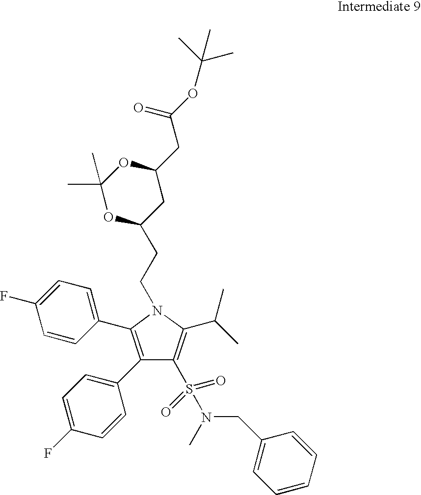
C1(S(N(CC2=CC=CC=C2)C)(=O)=O)=C(C(C)C)N(CCC2OC(C)(C)OC(CC(OC(C)(C)C)=O)C2)C(C2=CC=C(F)C=C2)=C1C1=CC=C(F)C=C1
